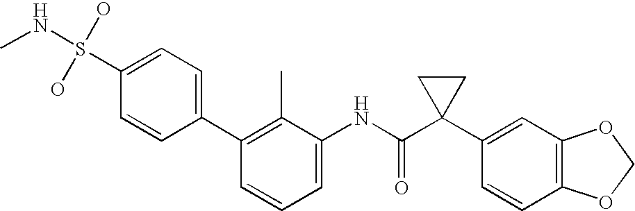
C1(C2=CC=C(S(O)(O)NC)C=C2)=C(C)C(NC(C2(C3=CC4=C(C=C3)OCO4)CC2)=O)=CC=C1
